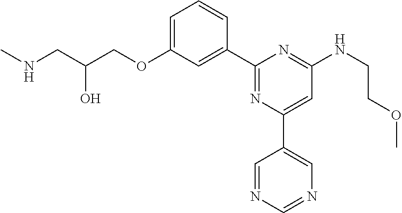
C1=C(OCC(CNC)O)C=C(C2=NC(C3=CN=CN=C3)=CC(NCCOC)=N2)C=C1
